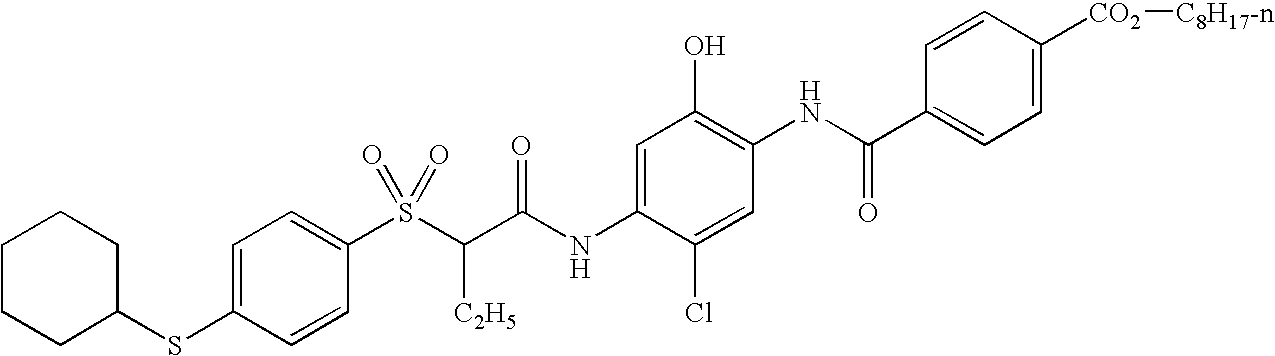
C1=C(SC2CCCCC2)C=CC(S(C(C(NC2=CC(O)=C(NC(C3=CC=C([CO2][C8H17-n])C=C3)=O)C=C2Cl)=O)[C2H5])(=O)=O)=C1
